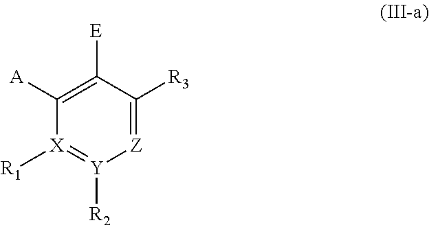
C1([E])=C([A])[X]([R1])=[Y]([R2])[Z]=C1[R3]
